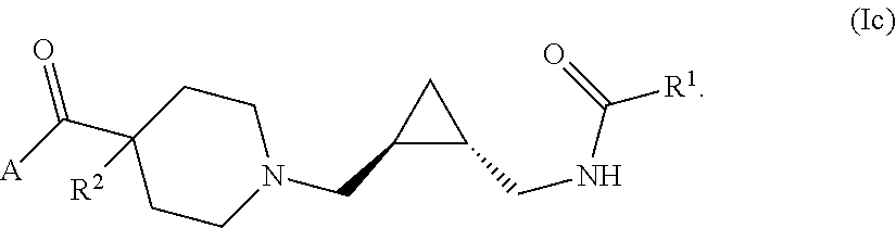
C1(C([A])=O)([R2])CCN(CC2C(CNC([R1])=O)C2)CC1
